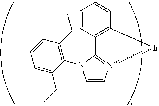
C1=CN2=C(N1C1=C(CC)C=CC=C1CC)C1=C(C=CC=C1)[Ir]2
